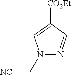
N1(C[NC])N=CC([CO2Et])=C1
